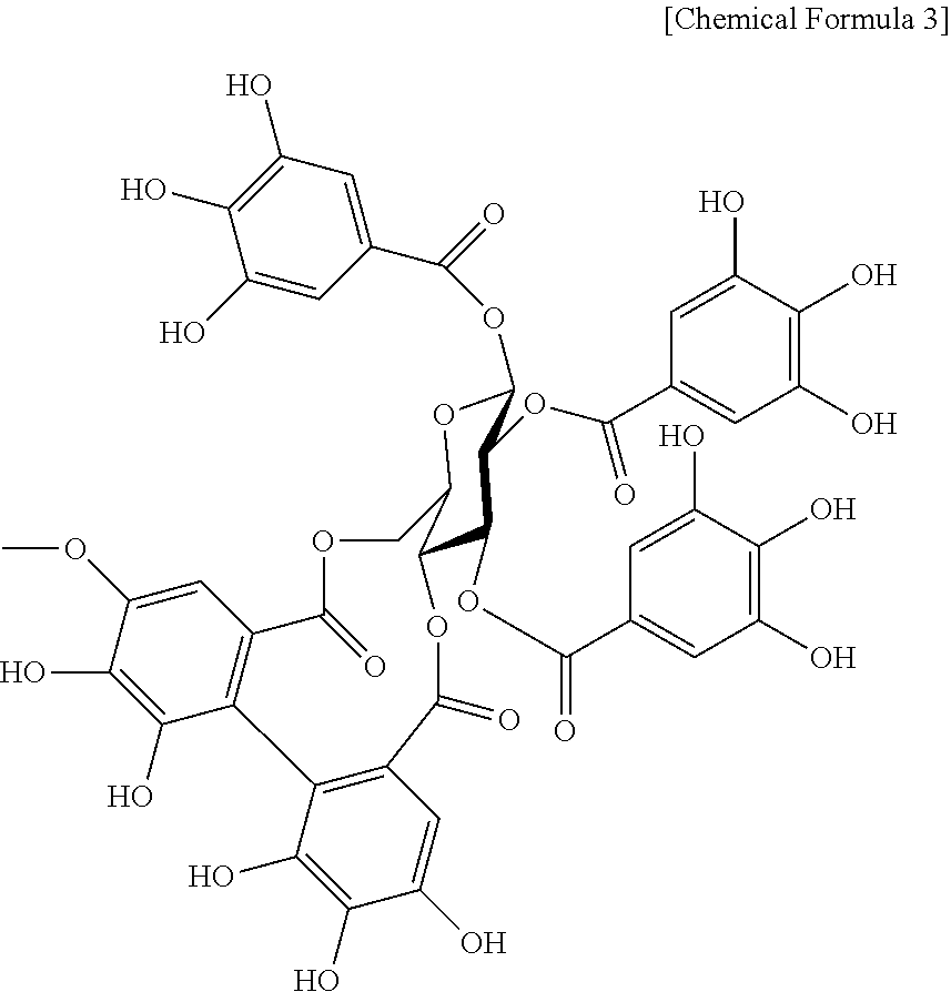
C1(OC(C2=CC(O)=C(O)C(O)=C2)=O)OC2C(C(OC(C3=CC(O)=C(O)C(O)=C3)=O)C1OC(C1=CC(O)=C(O)C(O)=C1)=O)OC(=O)C1=C(C(O)=C(O)C(O)=C1)C1=C(C=C(OC)C(O)=C1O)C(=O)OC2
